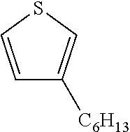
C1=CSC=C1[C6H13]
